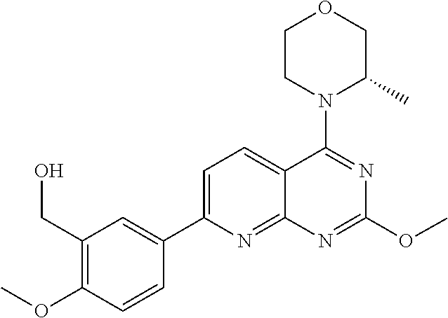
C1=C(C2=CC(CO)=C(OC)C=C2)N=C2C(=C1)C(N1C(C)COCC1)=NC(OC)=N2
